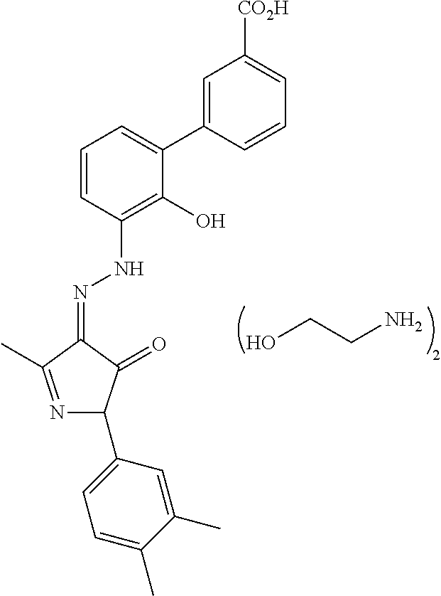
OCCN.C1=CC(NN=C2C(C)=NC(C3=CC=C(C)C(C)=C3)C2=O)=C(O)C(C2=CC([CO2H])=CC=C2)=C1
